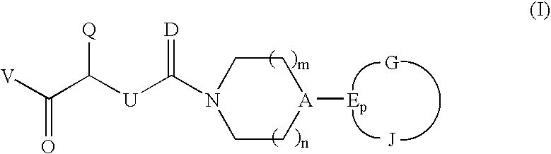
[V]C(C([U]C(N1CC[A]([Ep])CC1)=[D])[Q])=O
